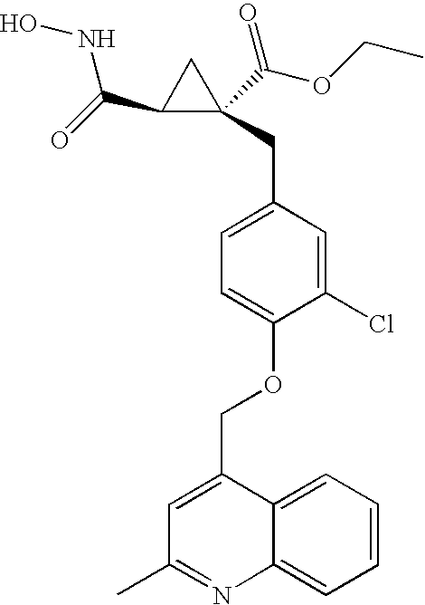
C(C1C(CC2=CC=C(OCC3=CC(C)=NC4=CC=CC=C34)C(Cl)=C2)(C(OCC)=O)C1)(=O)NO
